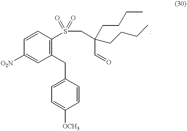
[O2N]C1=CC(CC2=CC=C([OCH3])C=C2)=C(S(=O)(=O)CC(C=O)(CCCC)CCCC)C=C1
